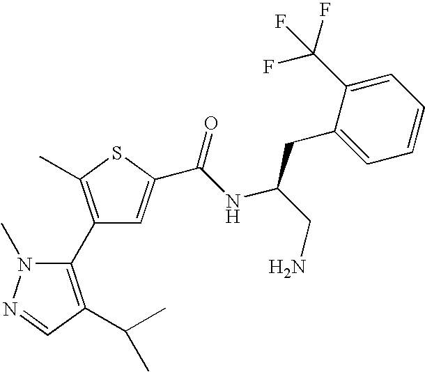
C1(C2=C(C(C)C)C=NN2C)=C(C)SC(C(NC(CN)CC2=CC=CC=C2C(F)(F)F)=O)=C1
